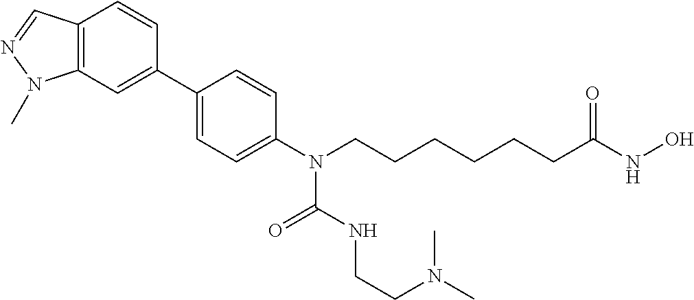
C12=C(C=C(C3=CC=C(N(CCCCCCC(NO)=O)C(NCCN(C)C)=O)C=C3)C=C1)N(C)N=C2
